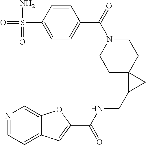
N1=CC=C2C(=C1)OC(C(NCC1CC13CCN(C(C1=CC=C(S(=O)(N)=O)C=C1)=O)CC3)=O)=C2
